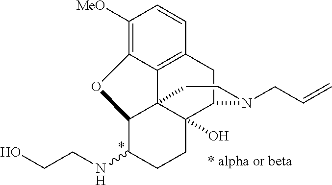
C1([MeO])=C2C3=C(C=C1)CC1C4(O)C3(C(C(NCCO)CC4)O2)CCN1CC=C
